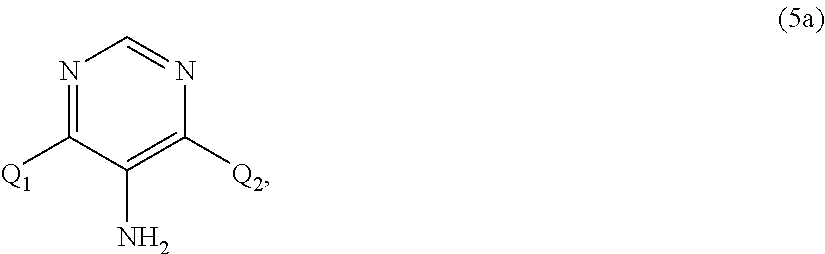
N1=C([Q1])C(N)=C([Q2])N=C1
